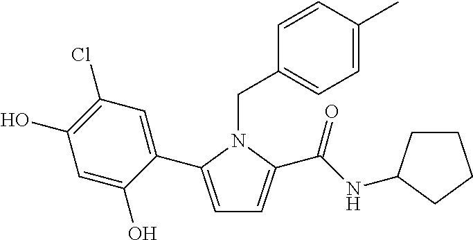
C1=C(C2=CC(Cl)=C(O)C=C2O)N(CC2=CC=C(C)C=C2)C(C(NC2CCCC2)=O)=C1
